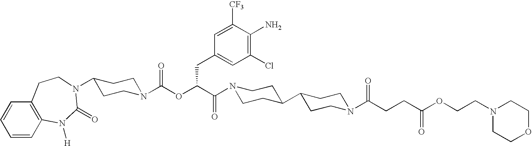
N1(C(C(OC(N2CCC(N3C(=O)N([H])C4=C(C=CC=C4)CC3)CC2)=O)CC2=CC(Cl)=C(N)C([CF3])=C2)=O)CCC(C2CCN(C(CCC(OCCN3CCOCC3)=O)=O)CC2)CC1
